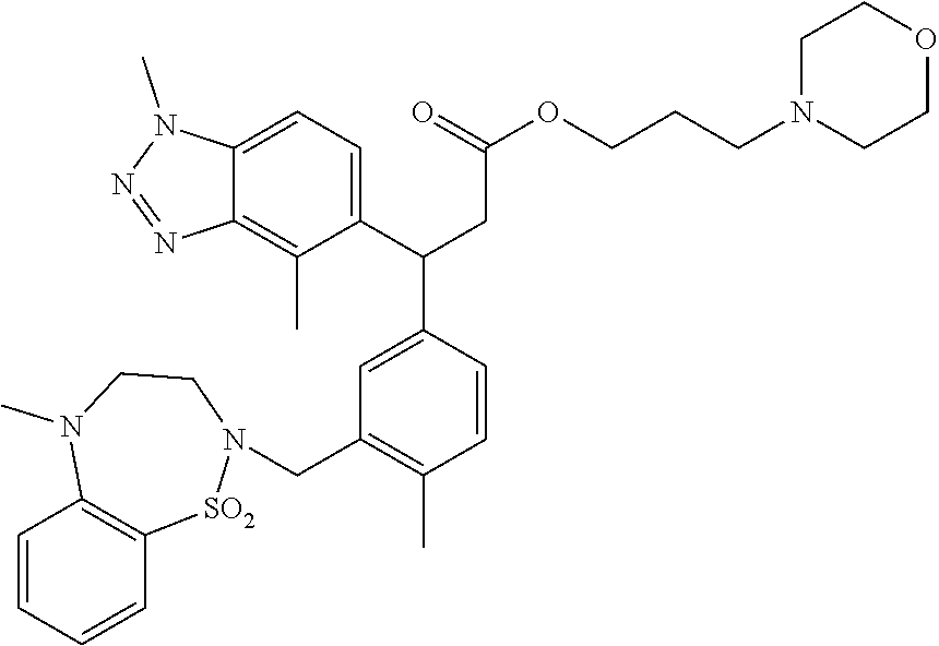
C1=CC=CC2=C1N(C)CCN(CC1=C(C)C=CC(C(C3=CC=C4C(=C3C)N=NN4C)CC(=O)OCCCN3CCOCC3)=C1)[SO2]2
